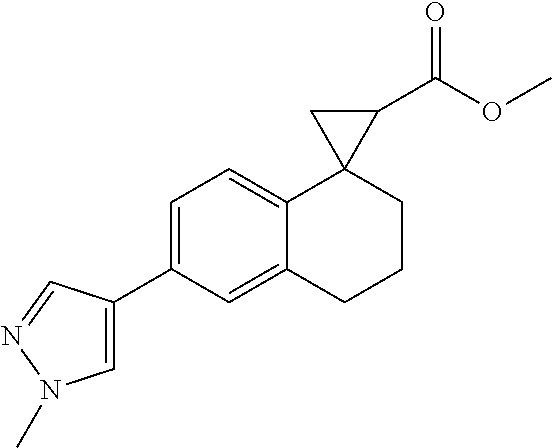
C1=C(C2=CN(C)N=C2)C=C2C(=C1)C1(CCC2)C(C(OC)=O)C1
